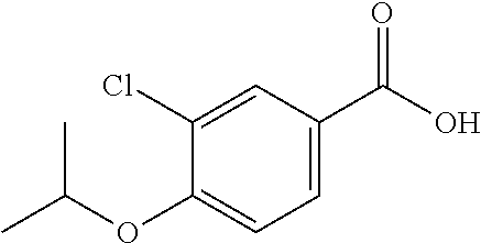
C1(OC(C)C)=CC=C(C(O)=O)C=C1Cl
